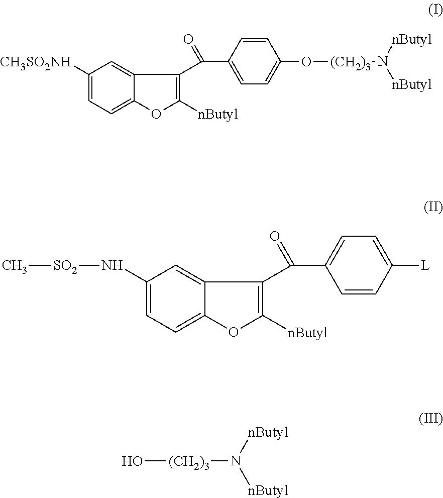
C1([CH3SO2NH])=CC=C2C(=C1)C(C(C1=CC=C(O[(CH2)3]N([nButyl])[nButyl])C=C1)=O)=C([nButyl])O2.C1(N[SO2]C)=CC=C2C(=C1)C(C(C1=CC=C([L])C=C1)=O)=C([nButyl])O2.O[(CH2)3]N([nButyl])[nButyl]
